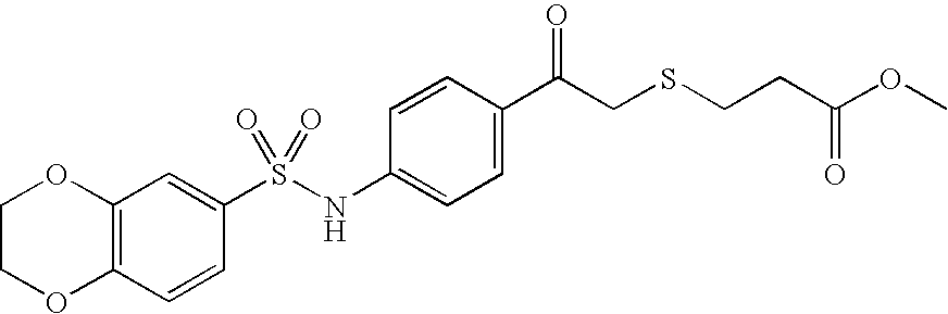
C12=C(C=CC(S(NC3=CC=C(C(CSCCC(OC)=O)=O)C=C3)(=O)=O)=C1)OCCO2
